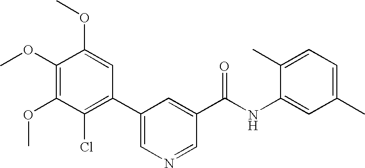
C1(OC)=C(OC)C(Cl)=C(C2=CN=CC(C(NC3=CC(C)=CC=C3C)=O)=C2)C=C1OC
